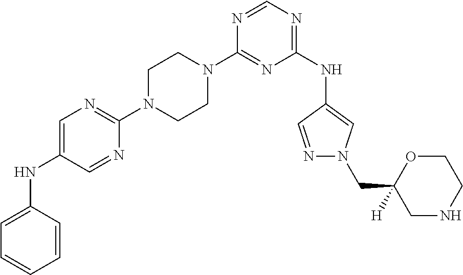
C1(N2CCN(C3=NC=C(NC4=CC=CC=C4)C=N3)CC2)=NC(NC2=CN(CC3([H])CNCCO3)N=C2)=NC=N1
